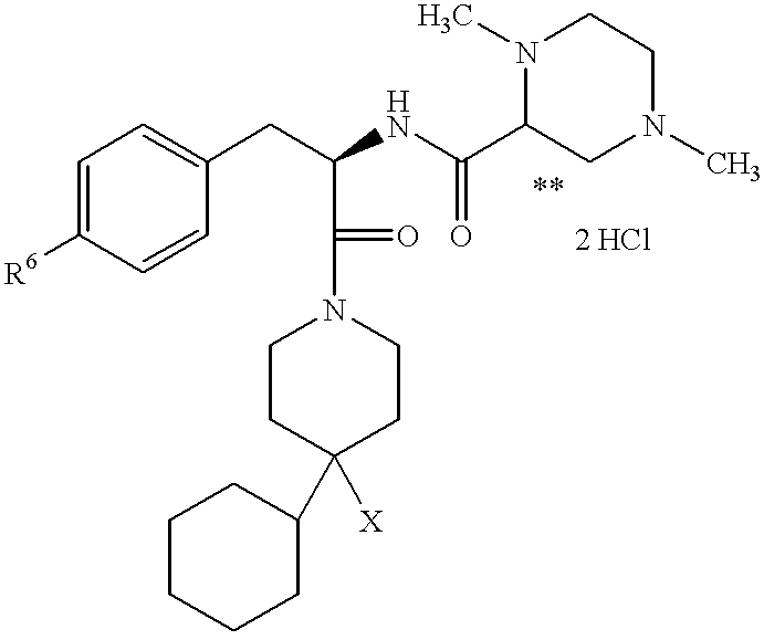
C1=C([R6])C=CC(CC(C(=O)N2CCC([X])(C3CCCCC3)CC2)NC(=O)C2N(C)CCN(C)C2)=C1
